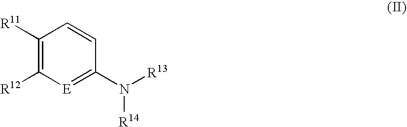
C1([R11])=C([R12])[E]=C(N([R13])[R14])C=C1
